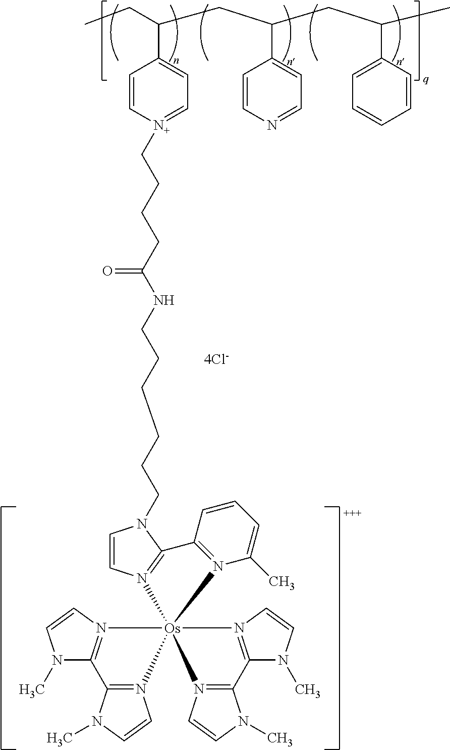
CCC(CC(CC(C)C1=CC=CC=C1)C1=CC=NC=C1)C1=CC=[N+](CCCCC(NCCCCCCN2C=CN3=C2C2=N(C(C)=CC=C2)[Os]324(N3=C(N(C)C=C3)C3=N2C=CN3C)N2=C(N(C)C=C2)C2=N4C=CN2C)=O)C=C1
